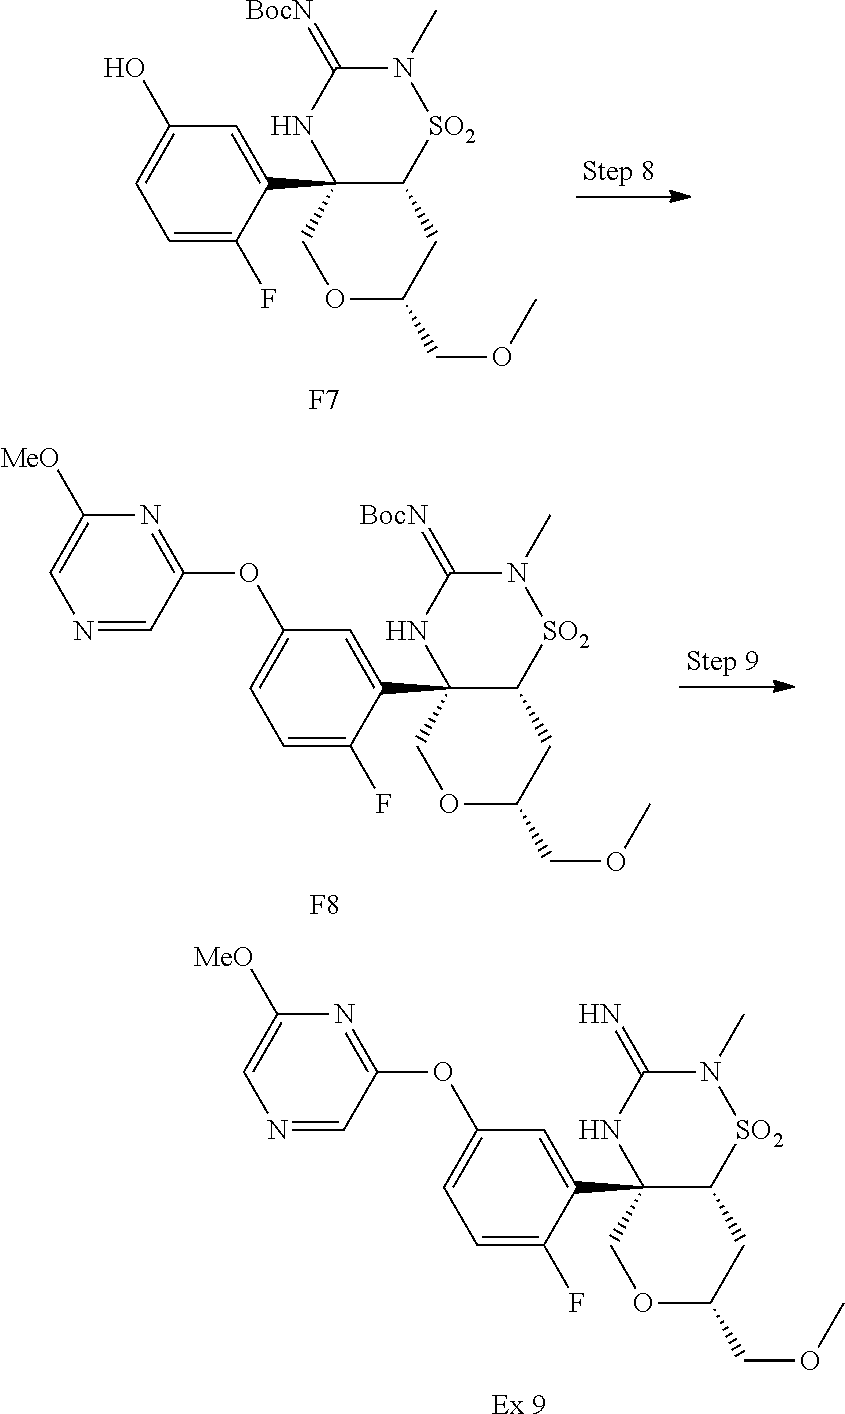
C1(C23NC(=N)N(C)[SO2]C2CC(COC)OC3)=CC(OC2=NC([MeO])=CN=C2)=CC=C1F.[Ex 9].C1(C23NC(=[BocN])N(C)[SO2]C2CC(COC)OC3)=CC(O)=CC=C1F.[F7].C1(C23NC(=[BocN])N(C)[SO2]C2CC(COC)OC3)=CC(OC2=NC([MeO])=CN=C2)=CC=C1F.[F8]
